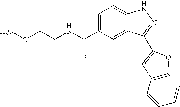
C(C1=CC=C2C(=C1)C(C1=CC3=C(C=CC=C3)O1)=NN2)(=O)NCCOC
